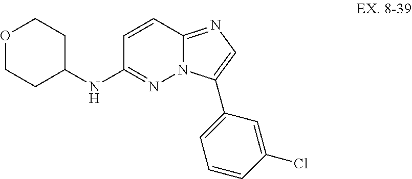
C1=CC2=NC=C(C3=CC=CC(Cl)=C3)N2N=C1NC1CCOCC1
